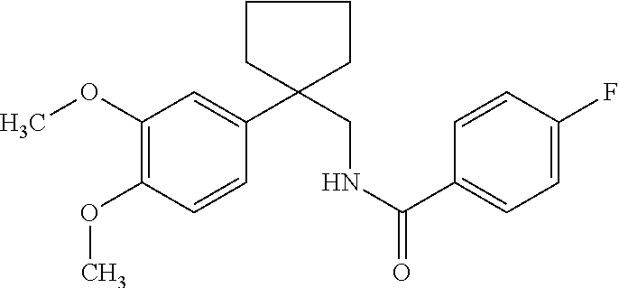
C1=CC(OC)=C(OC)C=C1C1(CNC(=O)C2=CC=C(F)C=C2)CCCC1
